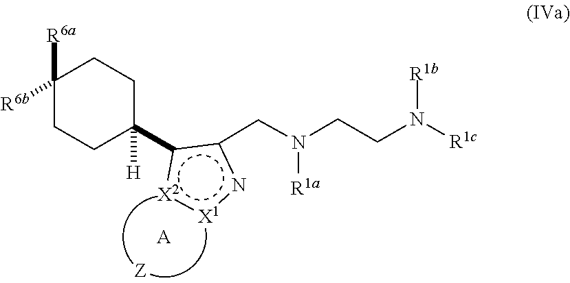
[R1b]N([R1c])CCN([R1a])Cc1c(C2([H])CCC([R6b])([R6a])CC2)[X2]:[X1]n1.[A]
